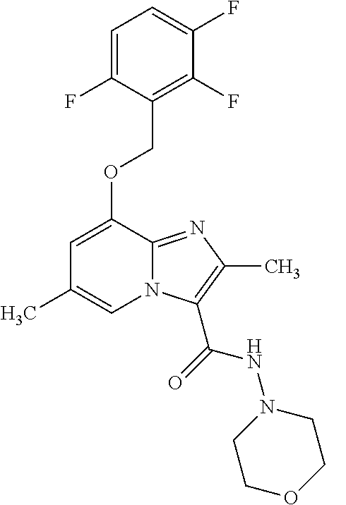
C1(F)=C(COC2=CC(C)=CN3C2=NC(C)=C3C(=O)NN2CCOCC2)C(F)=CC=C1F
